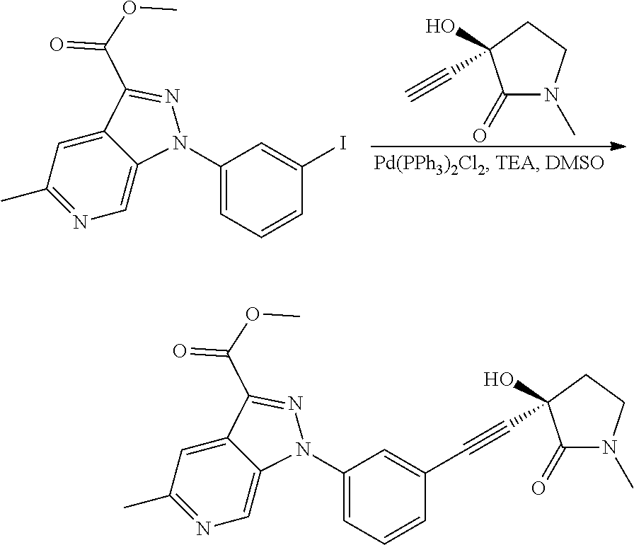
C1(N2C3=CN=C(C)C=C3C(C(=O)OC)=N2)=CC=CC(I)=C1.C1(=O)N(C)CCC1(O)C#C.C1(N2C3=CN=C(C)C=C3C(C(=O)OC)=N2)=CC=CC(C#CC2(O)C(=O)N(C)CC2)=C1
